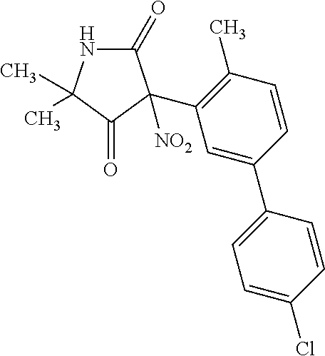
C1(=O)NC(C)(C)C(=O)C1(C1=C(C)C=CC(C2=CC=C(Cl)C=C2)=C1)[NO2]
